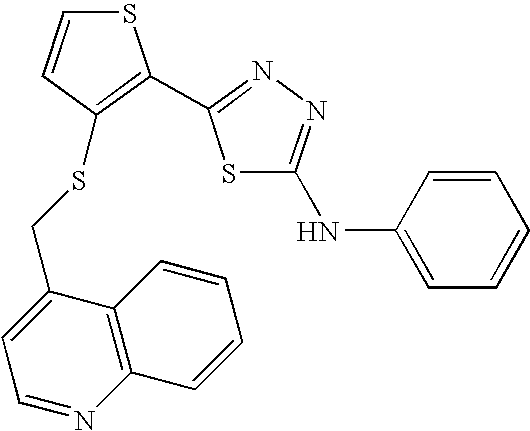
C12=C(C(CSC3=C(C4=NN=C(NC5=CC=CC=C5)S4)SC=C3)=CC=N1)C=CC=C2
